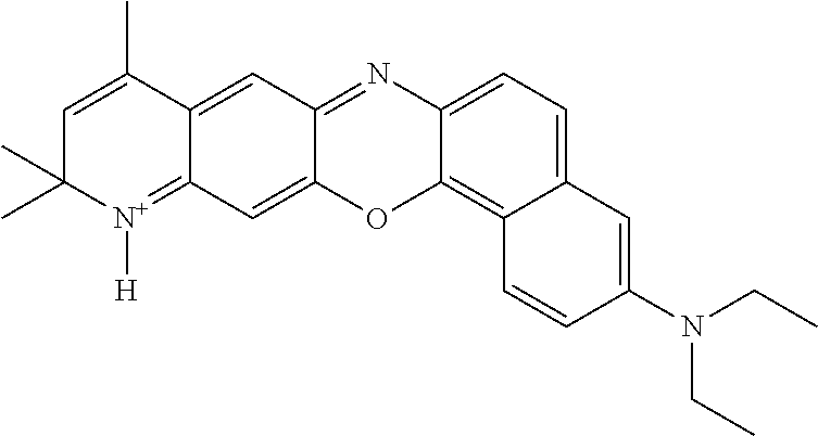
CCN(C1=CC2=CC=C3N=C4C=C5C(=[N+]([H])C(C)(C)C=C5C)C=C4OC3=C2C=C1)CC
